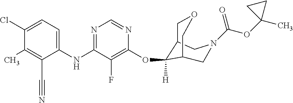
C1(NC2=NC=NC(OC3([H])C4COCC3CN(C(OC3(C)CC3)=O)C4)=C2F)=CC=C(Cl)C(C)=C1C#N
